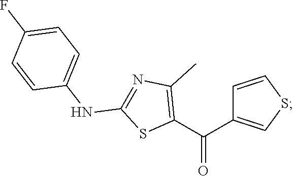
C1=CSC=C1C(C1=C(C)N=C(NC2=CC=C(F)C=C2)S1)=O
